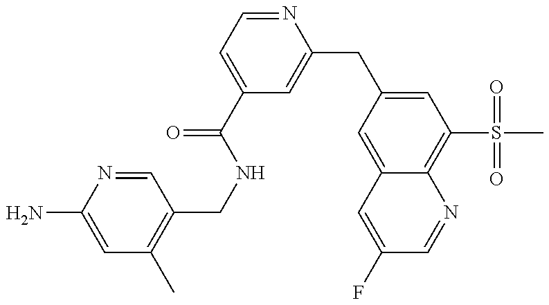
C1=C(N)N=CC(CNC(=O)C2=CC=NC(CC3=CC(S(C)(=O)=O)=C4C(=C3)C=C(F)C=N4)=C2)=C1C
